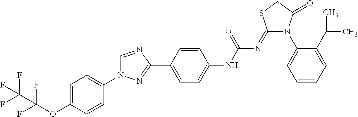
C1=C(OC(F)(F)C(F)(F)F)C=CC(N2C=NC(C3=CC=C(NC(N=C4N(C5=CC=CC=C5C(C)C)C(=O)CS4)=O)C=C3)=N2)=C1
